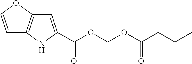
C1=COC2=C1NC(C(OCOC(CCC)=O)=O)=C2
